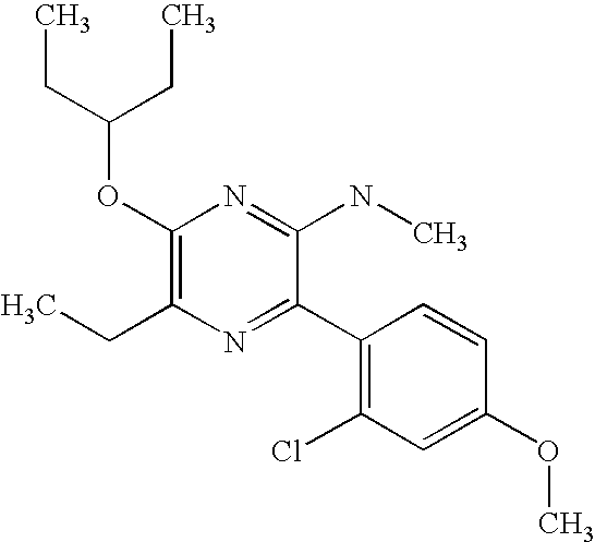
C1(OC(CC)CC)=C(CC)N=C(C2=C(Cl)C=C(OC)C=C2)C(NC)=N1
